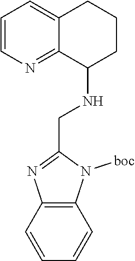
C1=CN=C2C(=C1)CCCC2NCC1=NC2=C(N1[boc])C=CC=C2
